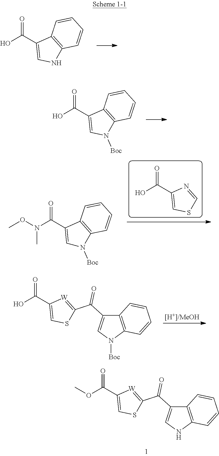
C12=C(C=CC=C1)NC=C2C(C1=[W]C(C(OC)=O)=CS1)=O.C1=CC2=C(C=C1)NC=C2C(O)=O.C1=CC=CC2=C1C(C(O)=O)=CN2[Boc].S1C=NC(C(O)=O)=C1.N(C)(OC)C(C1=CN([Boc])C2=C1C=CC=C2)=O.C12=C(C=CC=C1)N([Boc])C=C2C(C1=[W]C(C(O)=O)=CS1)=O
